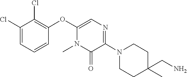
C1C(C)(CN)CCN(C2=NC=C(OC3=C(Cl)C(Cl)=CC=C3)N(C)C2=O)C1
